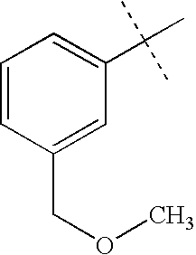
C1(COC)=CC(C(C)(C)C)=CC=C1
